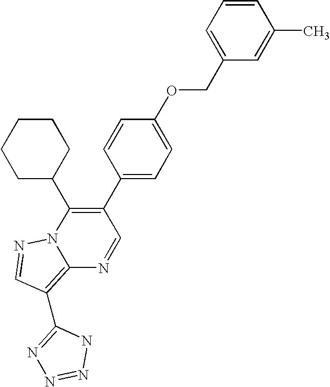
C12=C(C3=NN=NN3)C=NN1C(C1CCCCC1)=C(C1=CC=C(OCC3=CC=CC(C)=C3)C=C1)C=N2
